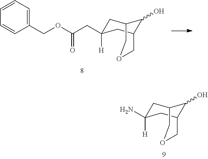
C1C(CC(=O)OCC2=CC=CC=C2)([H])CC2C(O)C1COC2.C1C(N)([H])CC2C(O)C1COC2
